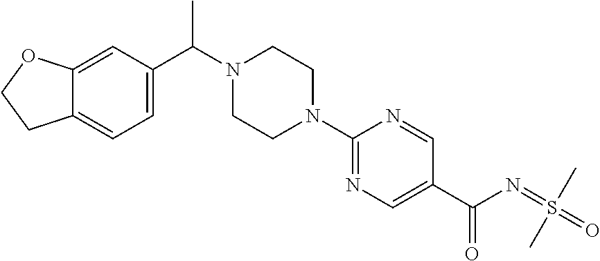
C12=CC(C(N3CCN(C4=NC=C(C(N=S(=O)(C)C)=O)C=N4)CC3)C)=CC=C1CCO2
